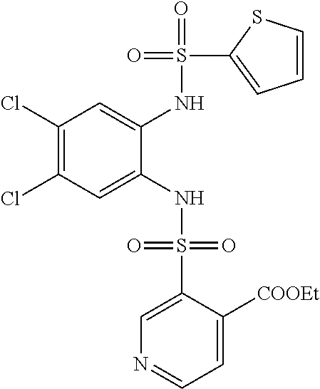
C1(Cl)=C(Cl)C=C(NS(=O)(=O)C2=CN=CC=C2[COOEt])C(NS(=O)(C2=CC=CS2)=O)=C1
